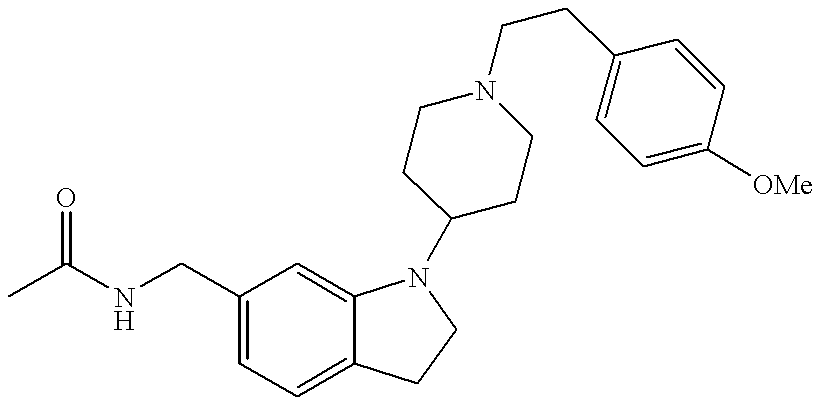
C1(CNC(C)=O)=CC=C2C(=C1)N(C1CCN(CCC3=CC=C([OMe])C=C3)CC1)CC2
